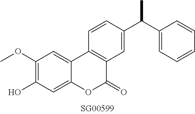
OC1=C(OC)C=C2C(=C1)OC(=O)C1=C2C=CC(C(C2=CC=CC=C2)C)=C1
